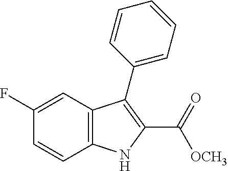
C1(F)=CC2=C(C=C1)NC(C(=O)[OCH3])=C2C1=CC=CC=C1
